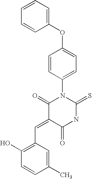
C1(OC2=CC=C(N3C(=O)C(=CC4=C(O)C=CC(C)=C4)C(=O)NC3=S)C=C2)=CC=CC=C1
